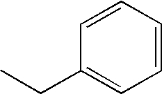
C1=CC(CC)=CC=C1
